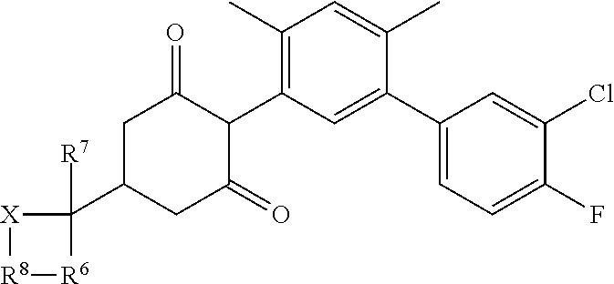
[X]1[R8][R6]C1(C1CC(=O)C(C2=C(C)C=C(C)C(C3=CC=C(F)C(Cl)=C3)=C2)C(=O)C1)[R7]
